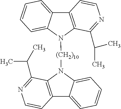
C12=C(N([(CH2)10]N3C4=C(C5=CC=CC=C35)C=CN=C4C(C)C)C3=CC=CC=C13)C(C(C)C)=NC=C2
